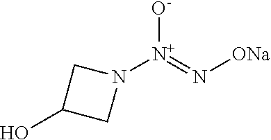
N1([N+](=N[ONa])[O-])CC(O)C1
